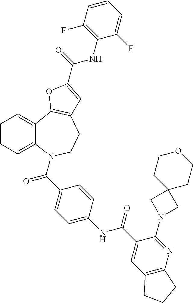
C1=CC=C2C(=C1)C1=C(CCN2C(=O)C2=CC=C(NC(=O)C3=CC4=C(N=C3N3CC5(C3)CCOCC5)CCC4)C=C2)C=C(C(=O)NC2=C(F)C=CC=C2F)O1
